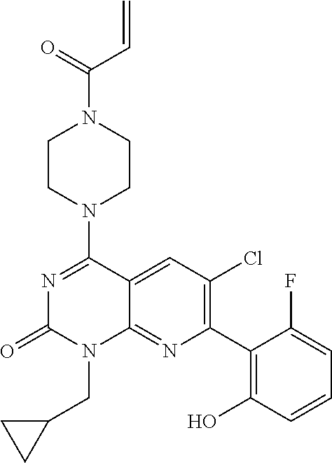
C(N1CCN(C2=NC(=O)N(CC3CC3)C3=NC(C4=C(O)C=CC=C4F)=C(Cl)C=C23)CC1)(=O)C=C
